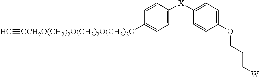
C1=CC([X]C2=CC=C(OCCC[W])C=C2)=CC=C1[CCH2O(CH2)2O(CH2)2O(CH2)2O]#C
